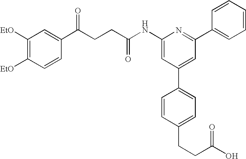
C1(NC(CCC(C2=CC([EtO])=C([EtO])C=C2)=O)=O)=CC(C2=CC=C(CCC(O)=O)C=C2)=CC(C2=CC=CC=C2)=N1
